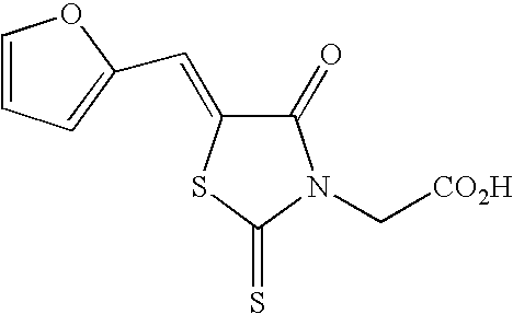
C1(=O)C(=CC2=CC=CO2)SC(=S)N1C[CO2H]
